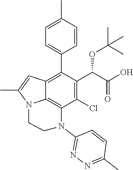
C1(Cl)=C(C(C(O)=O)OC(C)(C)C)C(C2=CC=C(C)C=C2)=C2C3=C1N(C1=NN=C(C)C=C1)CCN3C(C)=C2
